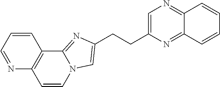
N1=CC=CC2=C1C=CN1C2=NC(CCC2=CN=C3C(=N2)C=CC=C3)=C1
